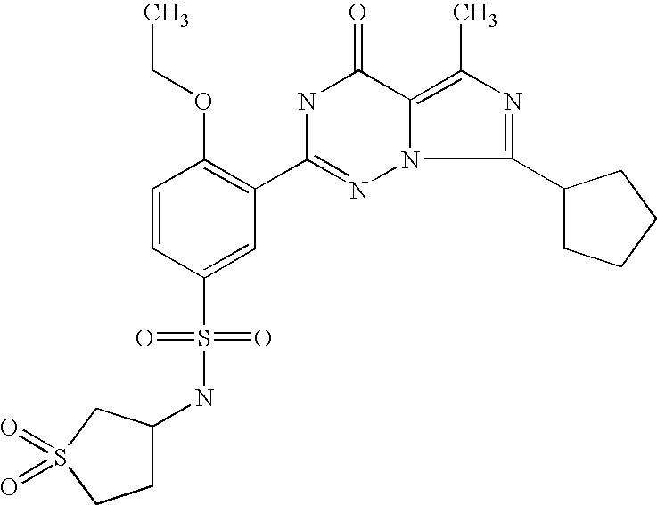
C1=CC(S(=O)(=O)NC2CCS(=O)(=O)C2)=CC(C2=NN3C(=C(C)N=C3C3CCCC3)C(=O)N2)=C1OCC
